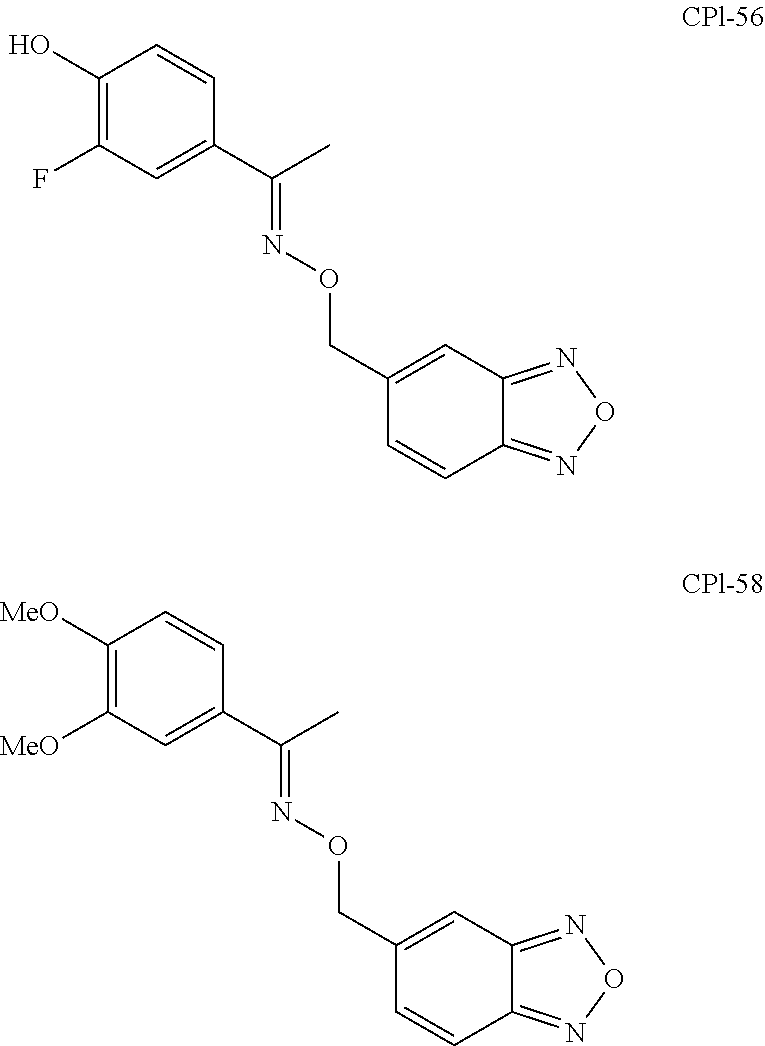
C1(O)=C(F)C=C(C(C)=NOCC2=CC3=NON=C3C=C2)C=C1.C1([MeO])=C([MeO])C=C(C(C)=NOCC2=CC3=NON=C3C=C2)C=C1
